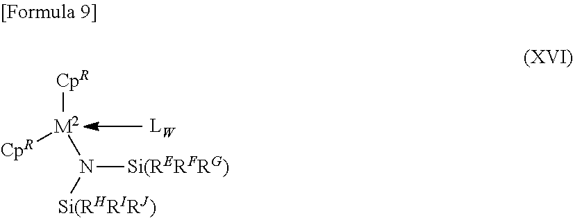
[CpR][M2](N([Si(RHRIRJ)])[Si(RERFRG)])[CpR]
